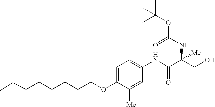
C1=C(OCCCCCCCC)C([Me])=CC(NC(C(CO)(NC(=O)OC(C)(C)C)[Me])=O)=C1
